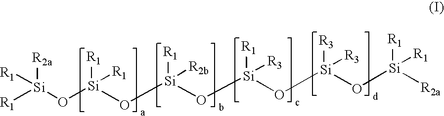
[R1][Si](O[Si]([R1])([R1])O[Si]([R1])([R2b])O[Si]([R1])([R3])O[Si]([R3])([R3])O[Si]([R1])([R1])[R2a])([R2a])[R1]
